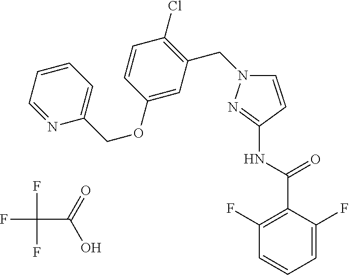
C1=CC(NC(=O)C2=C(F)C=CC=C2F)=NN1CC1=C(Cl)C=CC(OCC2=CC=CC=N2)=C1.FC(F)(F)C(=O)O
